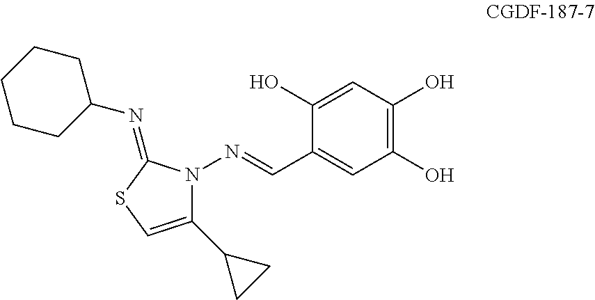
C1(C2CC2)=CSC(=NC2CCCCC2)N1N=CC1=CC(O)=C(O)C=C1O
